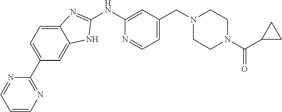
C1=C2C(=CC(C3=NC=CC=N3)=C1)NC(NC1=CC(CN3CCN(C(C4CC4)=O)CC3)=CC=N1)=N2
